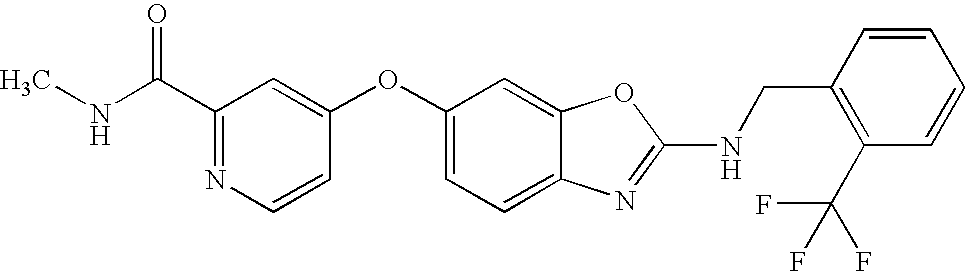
C1(C(NC)=O)=NC=CC(OC2=CC=C3C(=C2)OC(NCC2=C(C(F)(F)F)C=CC=C2)=N3)=C1
